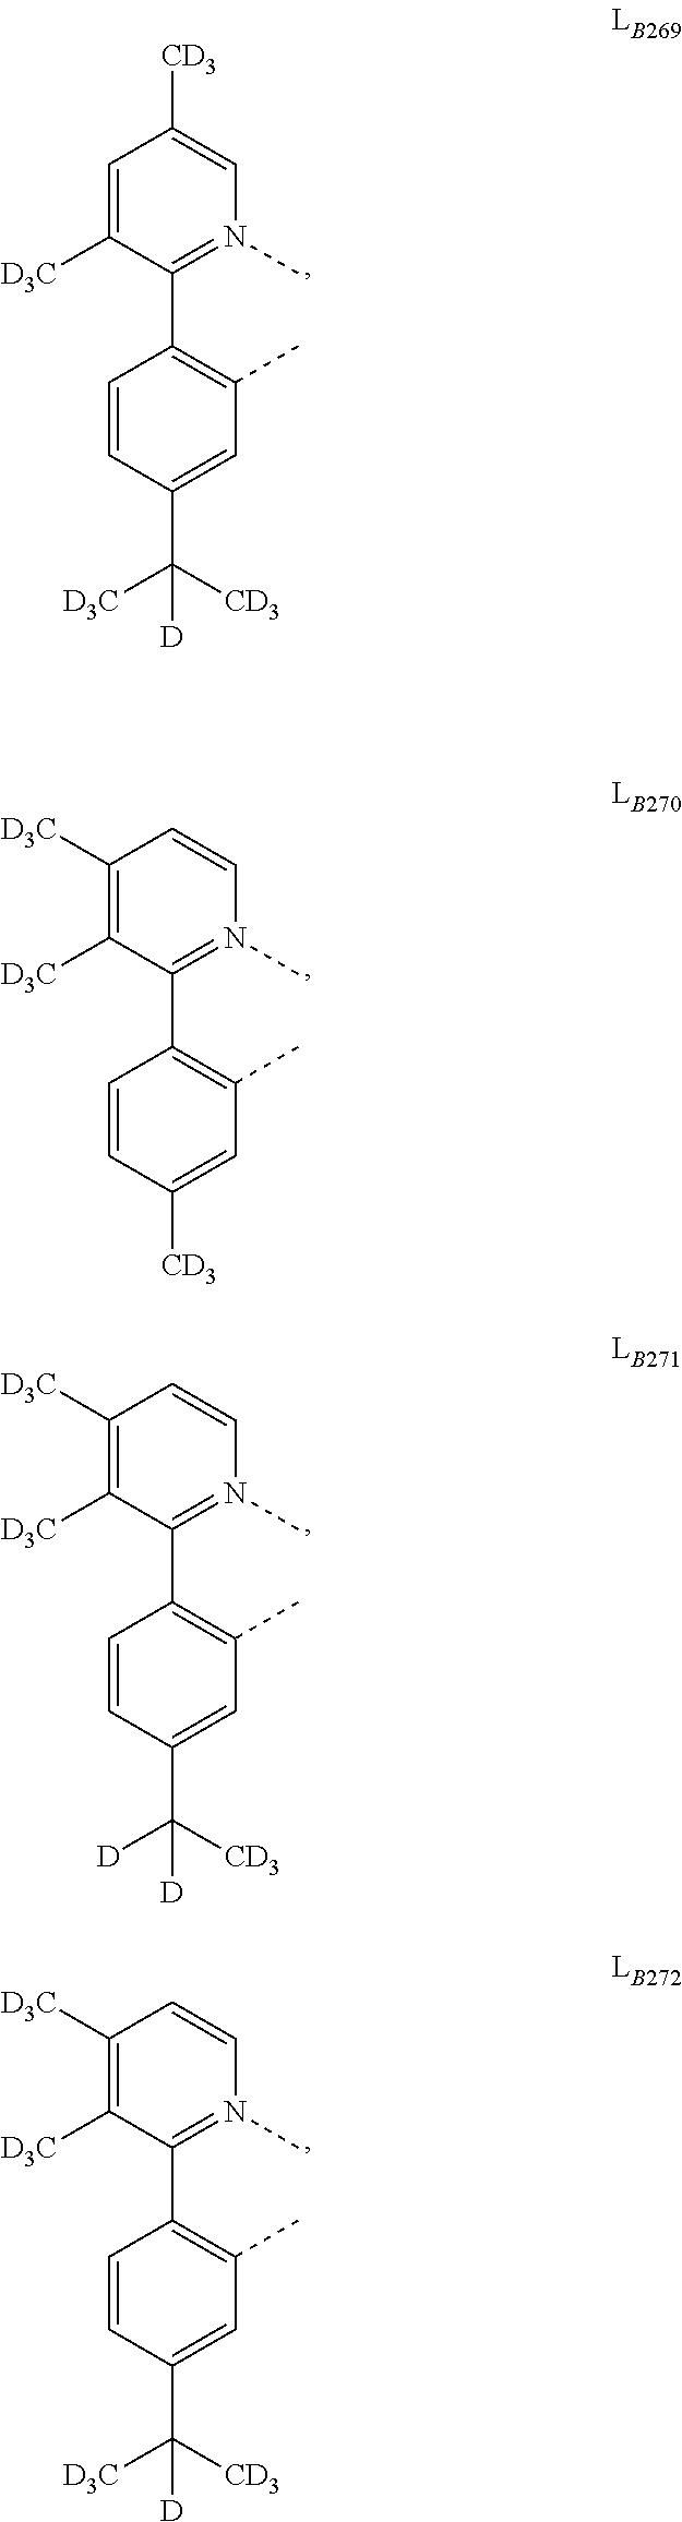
C1(C2=C(C)C=C(C([CD3])([D3C])[D])C=C2)=N(C)C=C([CD3])C=C1[D3C].C1(C2=C(C)C=C([CD3])C=C2)=N(C)C=CC([D3C])=C1[D3C].C1(C2=C(C)C=C(C([CD3])([D])[D])C=C2)=N(C)C=CC([D3C])=C1[D3C].C1(C2=C(C)C=C(C([CD3])([D3C])[D])C=C2)=N(C)C=CC([D3C])=C1[D3C]
